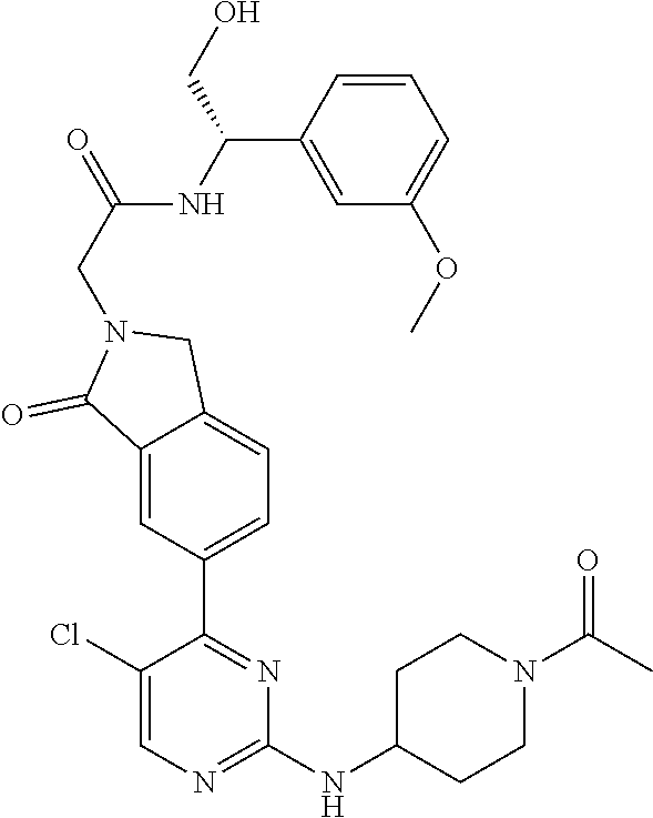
C1(Cl)=CN=C(NC2CCN(C(C)=O)CC2)N=C1C1=CC=C2C(=C1)C(=O)N(CC(NC(C1=CC(OC)=CC=C1)CO)=O)C2
